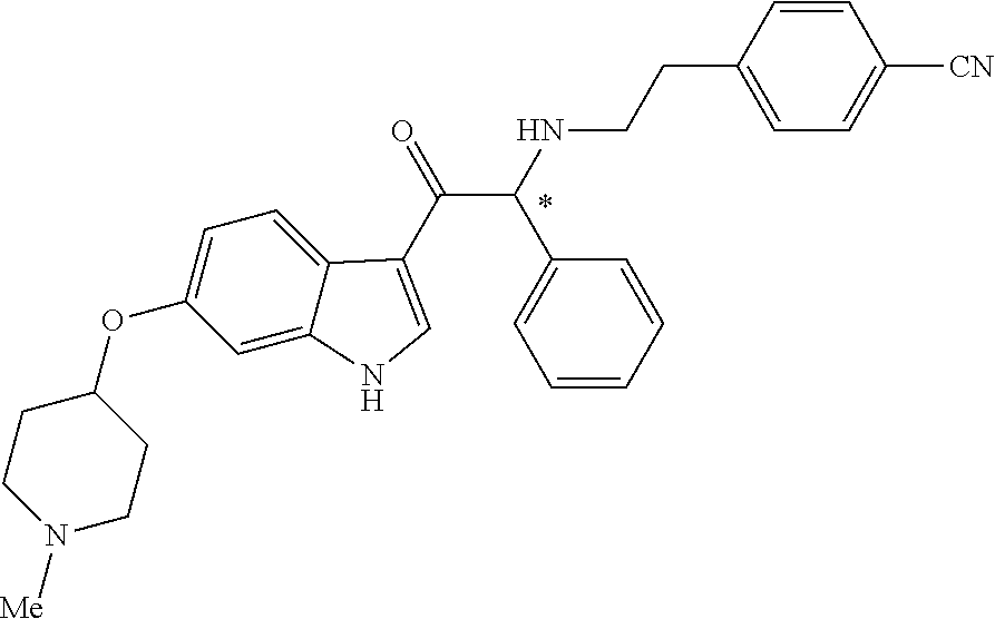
C1(OC2CCN([Me])CC2)=CC=C2C(=C1)NC=C2C(=O)C(NCCC1=CC=C([CN])C=C1)C1=CC=CC=C1
